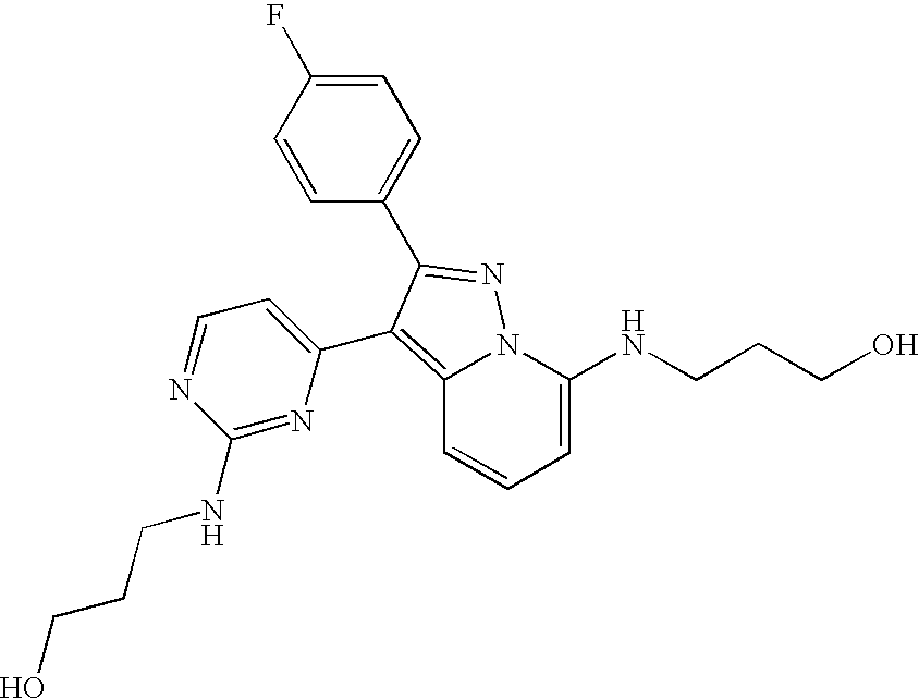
C12=C(C3=CC=NC(NCCCO)=N3)C(C3=CC=C(F)C=C3)=NN1C(NCCCO)=CC=C2
